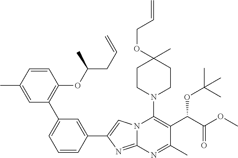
N12C(=NC(C3=CC(C4=C(OC(CC=C)C)C=CC(C)=C4)=CC=C3)=C1)N=C(C)C(C(C(=O)OC)OC(C)(C)C)=C2N1CCC(OCC=C)(C)CC1
